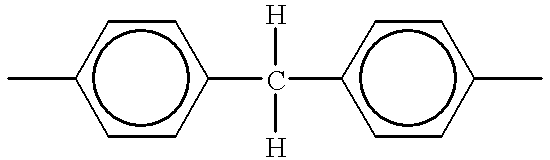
Cc1ccc(C([H])([H])c2ccc(C)cc2)cc1
